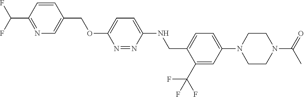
C1=CC(C(F)F)=NC=C1COC1=CC=C(NCC2=CC=C(N3CCN(C(C)=O)CC3)C=C2C(F)(F)F)N=N1
